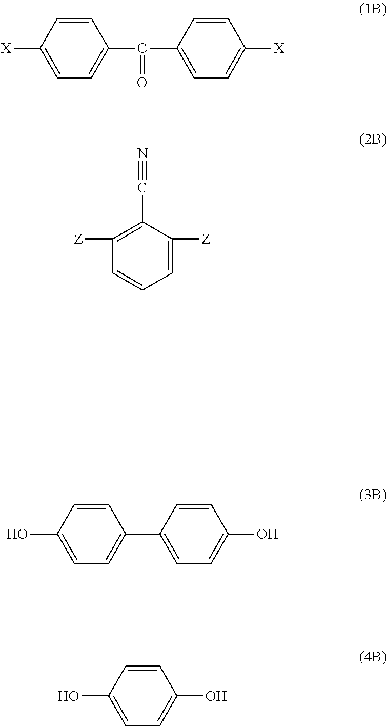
C1=CC([X])=CC=C1C(C1=CC=C([X])C=C1)=O.C1=C([Z])C(C#N)=C([Z])C=C1.C1=CC(O)=CC=C1C1=CC=C(O)C=C1.C1=CC(O)=CC=C1O
